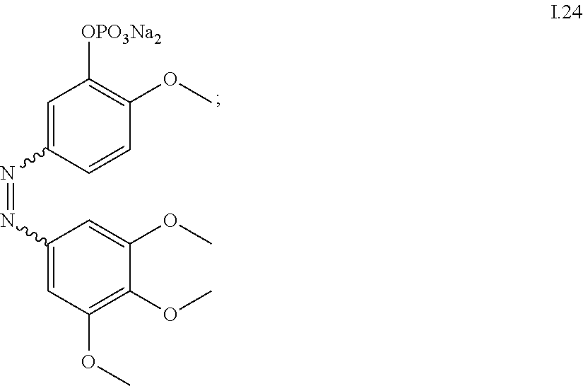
[OPO3Na2]C1=C(OC)C=CC(N=NC2=CC(OC)=C(OC)C(OC)=C2)=C1
